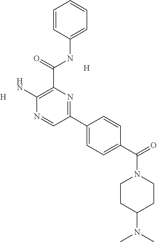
[H].[H].C1=CC(NC(=O)C2=C(N)N=CC(C3=CC=C(C(=O)N4CCC(N(C)C)CC4)C=C3)=N2)=CC=C1
